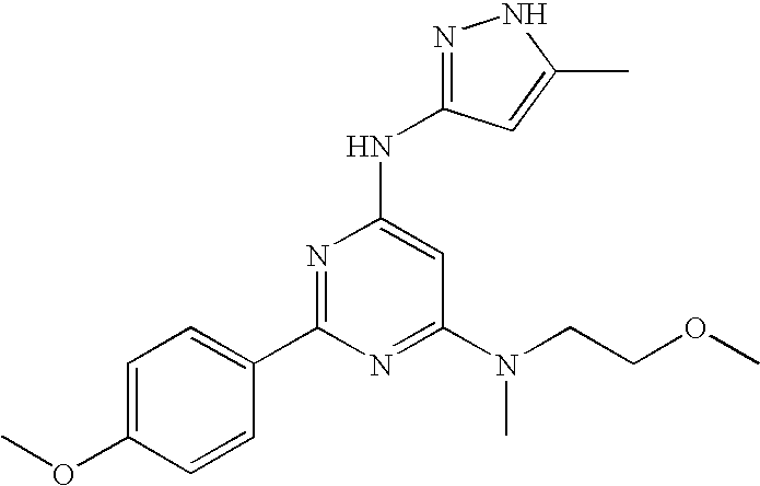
C1=C(OC)C=CC(C2=NC(NC3=NNC(C)=C3)=CC(N(CCOC)C)=N2)=C1
